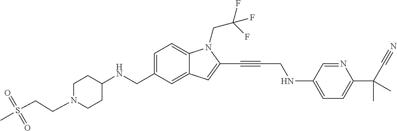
C1=C(CNC2CCN(CCS(C)(=O)=O)CC2)C=C2C(=C1)N(CC(F)(F)F)C(C#CCNC1=CC=C(C(C#N)(C)C)N=C1)=C2
